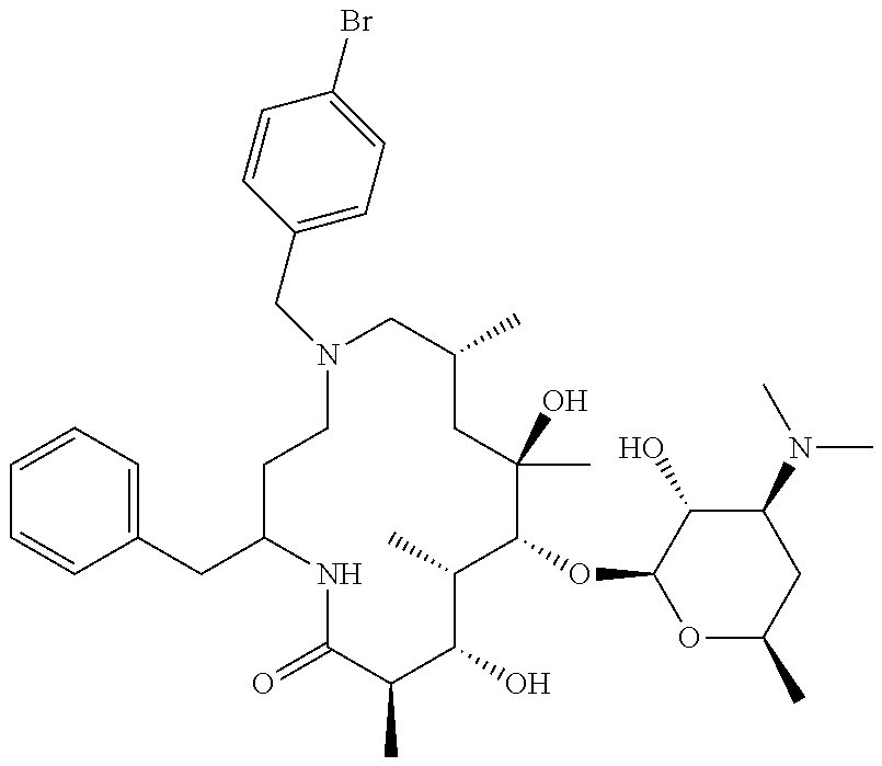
C1=CC=C(CC2NC(=O)C(C)C(O)C(C)C(OC3OC(C)CC(N(C)C)C3O)C(C)(O)CC(C)CN(CC3=CC=C(Br)C=C3)CC2)C=C1
